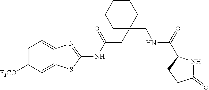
C1=C([F3CO])C=C2C(=C1)N=C(NC(CC1(CNC(C3CCC(=O)N3)=O)CCCCC1)=O)S2
